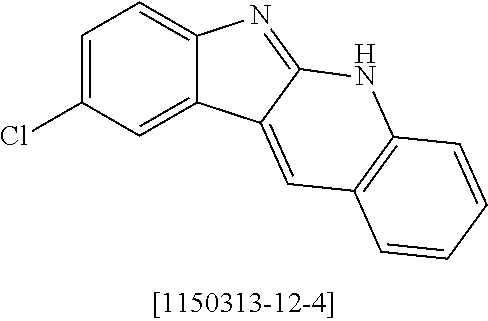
C1=C(Cl)C=C2C(=C1)N=C1C2=CC2=C(N1)C=CC=C2
